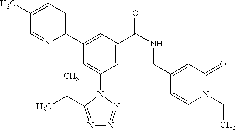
C1=C(C)C=NC(C2=CC(C(NCC3=CC(=O)N(CC)C=C3)=O)=CC(N3C(C(C)C)=NN=N3)=C2)=C1
